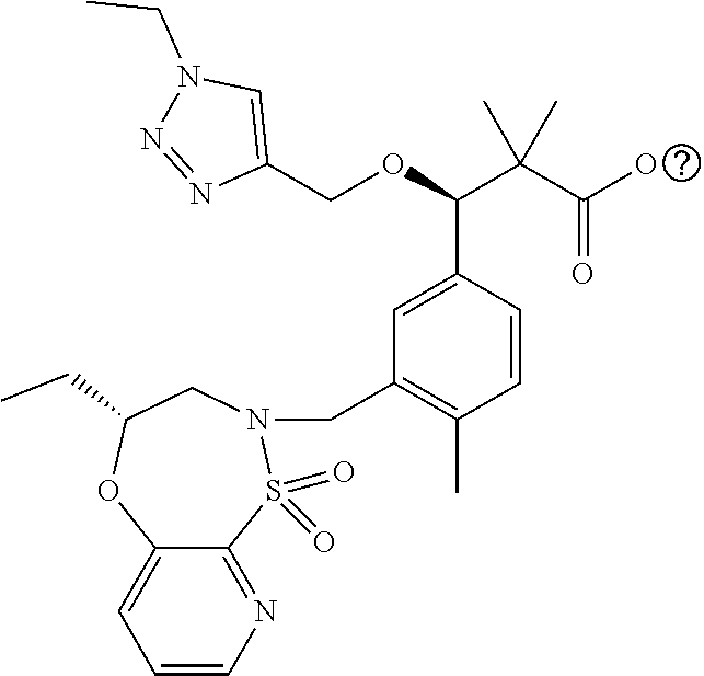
C1(COC(C(C(O)=O)(C)C)C2=CC(CN3S(=O)(=O)C4=NC=CC=C4OC(CC)C3)=C(C)C=C2)=CN(CC)N=N1
